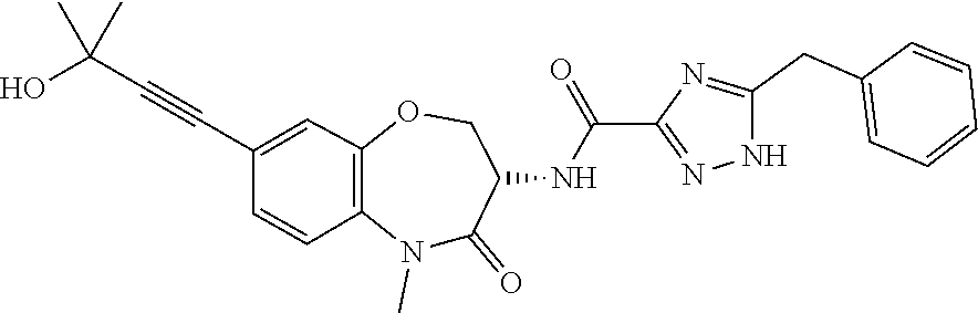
C1(C#CC(O)(C)C)=CC2=C(N(C)C(=O)C(NC(C3=NNC(CC4=CC=CC=C4)=N3)=O)CO2)C=C1
